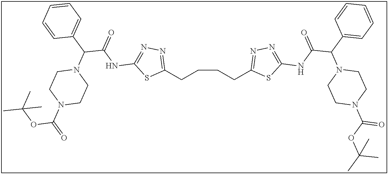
C1(CCCCC2=NN=C(NC(C(C3=CC=CC=C3)N3CCN(C(OC(C)(C)C)=O)CC3)=O)S2)=NN=C(NC(C(C2=CC=CC=C2)N2CCN(C(=O)OC(C)(C)C)CC2)=O)S1
